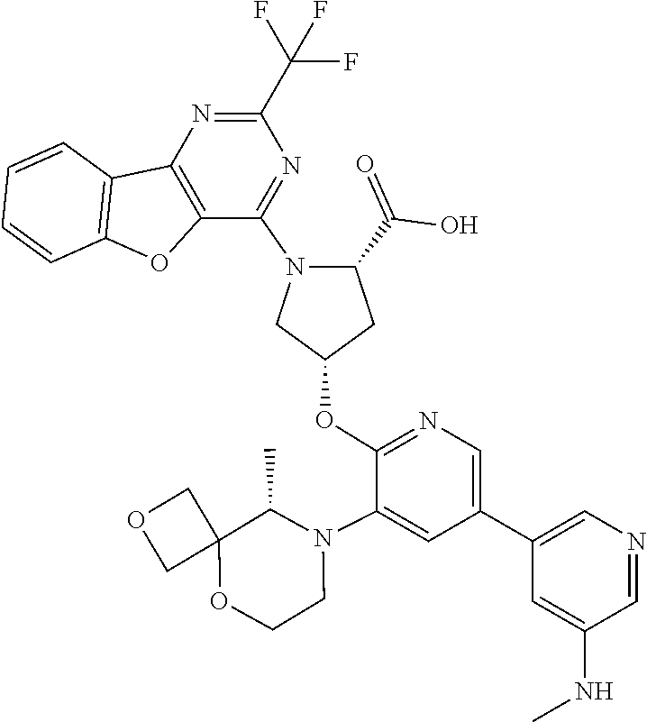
C12(COC1)OCCN(C1=CC(C3=CN=CC(NC)=C3)=CN=C1OC1CN(C3=NC(C(F)(F)F)=NC4=C3OC3=C4C=CC=C3)C(C(=O)O)C1)C2C
